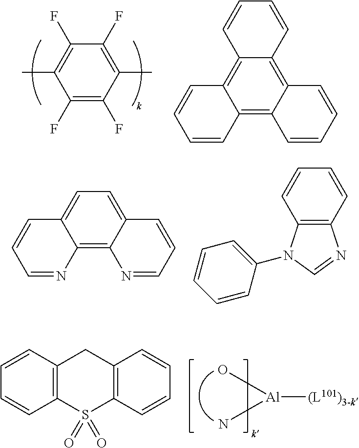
C1(F)=C(F)C(C)=C(F)C(F)=C1C.C12=C3C(=C4C(=C1C=CC=C2)C=CC=C4)C=CC=C3.C12=C3C(=CC=C1C=CC=N2)C=CC=N3.C12=C(C=CC=C1)N=CN2C1=CC=CC=C1.N[Al](O)[(L101)3-k].C12=C(S(=O)(=O)C3=C(C1)C=CC=C3)C=CC=C2
